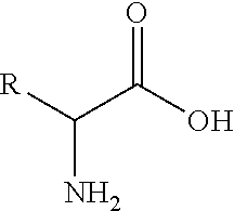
O=C(C(N)[R])O
